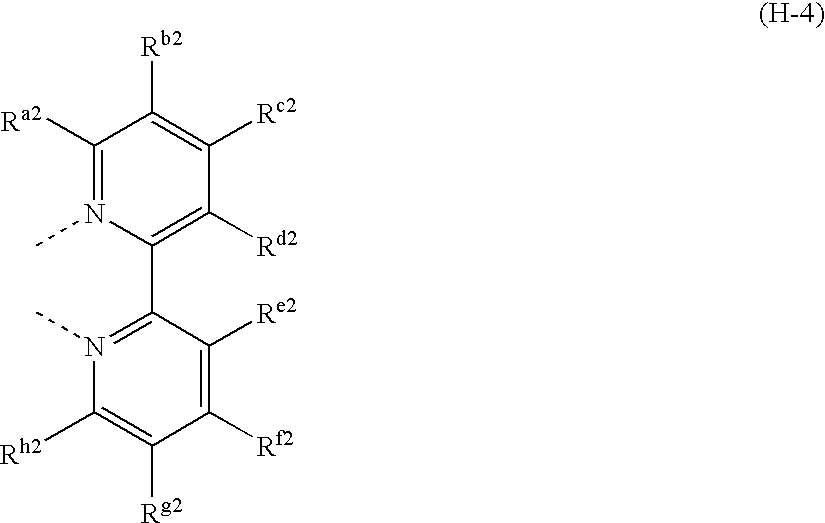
C1([Ra2])=N(C)C(C2=N(C)C([Rh2])=C([Rg2])C([Rf2])=C2[Re2])=C([Rd2])C([Rc2])=C1[Rb2]
